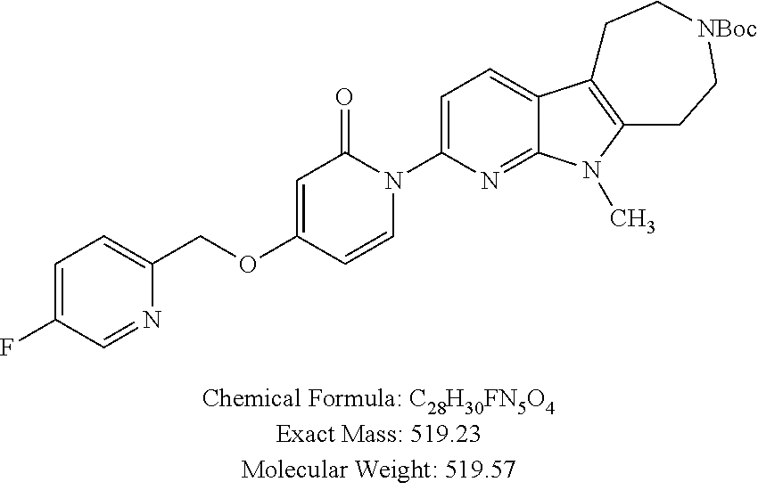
C1=C(F)C=NC(COC2=CC(=O)N(C3=CC=C4C(=N3)N(C)C3=C4CC[NBoc]CC3)C=C2)=C1
